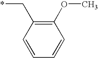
C1=CC(C*)=C(OC)C=C1
